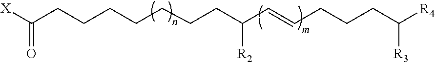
[X]C(=O)CCCCCCCC([R2])C=CCCCC([R3])[R4]
